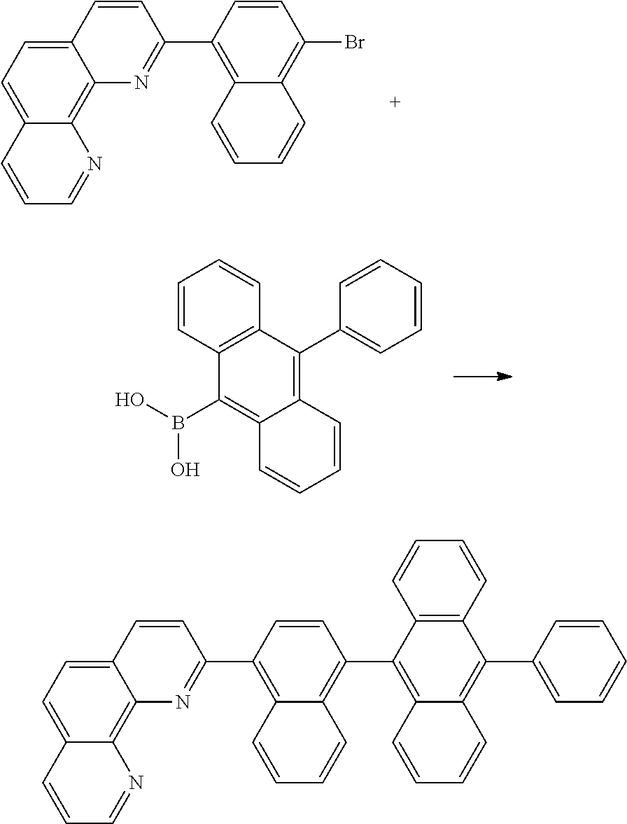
C12=CC=C3C(=C1N=C(C1=C4C(=C(Br)C=C1)C=CC=C4)C=C2)N=CC=C3.C1=CC2=C(C=C1)C(C1=CC=CC=C1)=C1C(=C2B(O)O)C=CC=C1.C12=CC=C3C(=C1N=C(C1=C4C(=C(C5=C6C(=C(C7=CC=CC=C7)C7=C5C=CC=C7)C=CC=C6)C=C1)C=CC=C4)C=C2)N=CC=C3
